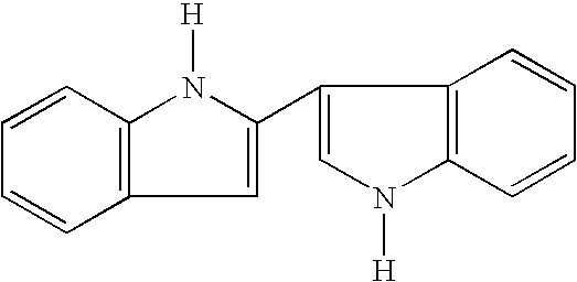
C12=C(C=CC=C1)N([H])C(C1=CN([H])C3=C1C=CC=C3)=C2
